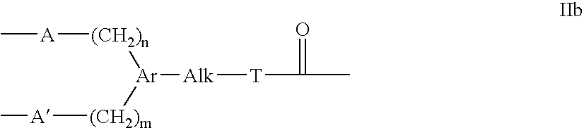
C[A][(CH2)n][Ar]([(CH2)m][A]C)[Alk][T]C(C)=O
